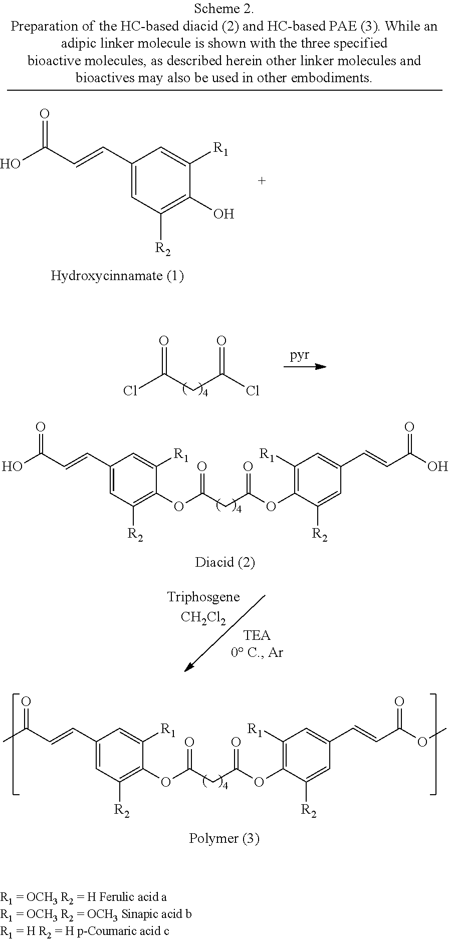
CC(C=CC1=CC([R2])=C(OC(=O)CC(OC2=C([R1])C=C(C=CC(OC)=O)C=C2[R2])=O)C([R1])=C1)=O.ClC(CC(Cl)=O)=O.OC(C=CC1=CC([R2])=C(OC(=O)CC(OC2=C([R1])C=C(C=CC(O)=O)C=C2[R2])=O)C([R1])=C1)=O.OC(C=CC1=CC([R2])=C(O)C([R1])=C1)=O
